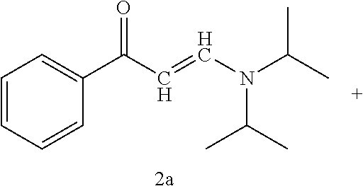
C1=CC=CC(C(C=CN(C(C)C)C(C)C)=O)=C1
